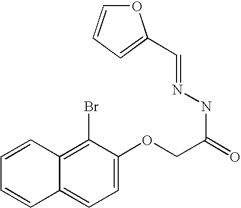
C12=C(Br)C(OCC(=O)NN=CC3=CC=CO3)=CC=C1C=CC=C2
